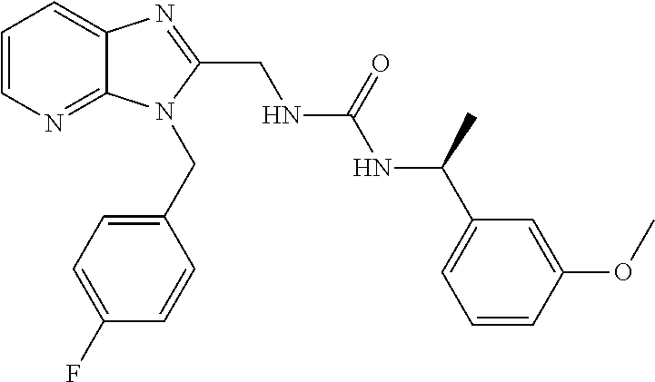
C1=CN=C2C(=C1)N=C(CNC(NC(C1=CC=CC(OC)=C1)C)=O)N2CC1=CC=C(F)C=C1
